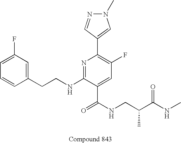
C1=CC(CCNC2=NC(C3=CN(C)N=C3)=C(F)C=C2C(NCC(C(NC)=O)C)=O)=CC(F)=C1
